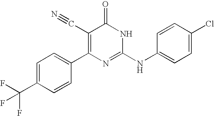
C1=CC(C2=C(C#N)C(=O)NC(NC3=CC=C(Cl)C=C3)=N2)=CC=C1C(F)(F)F
